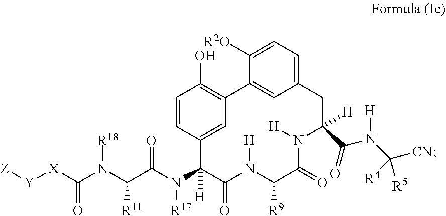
[Z][Y][X]C(N(C(C(N(C1([H])C(=O)N([H])C([R9])C(=O)N([H])C(C(N(C([CN])([R5])[R4])[H])=O)([H])CC2=CC=C([R2O])C(=C2)C2=C(O)C=CC1=C2)[R17])=O)[R11])[R18])=O
